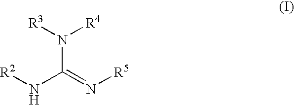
N(C(=N[R5])N[R2])([R3])[R4]
